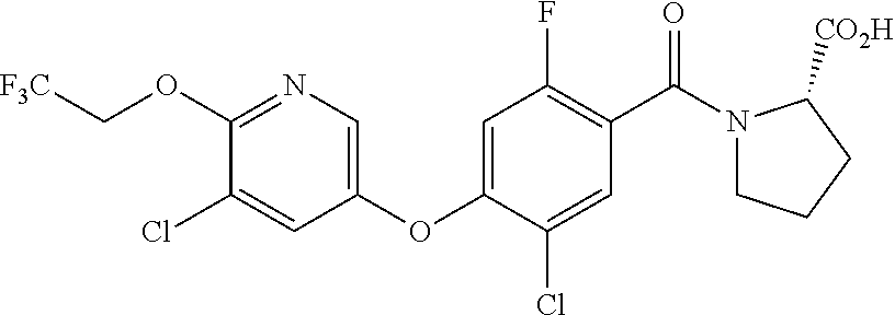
C1(OC2=CC(F)=C(C(=O)N3CCCC3[CO2H])C=C2Cl)=CN=C(OC[F3C])C(Cl)=C1
